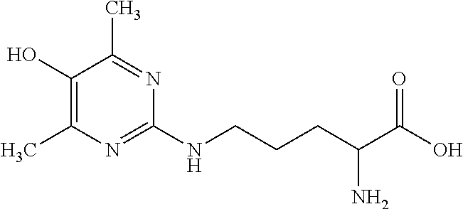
C1(O)=C(C)N=C(NCCCC(C(O)=O)N)N=C1C
